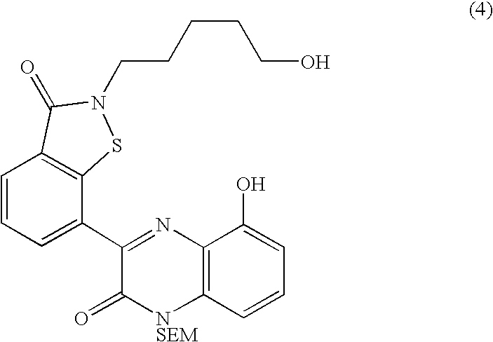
C1(C2=CC=CC3=C2SN(CCCCCO)C3=O)=NC2=C([NSEM]C1=O)C=CC=C2O
